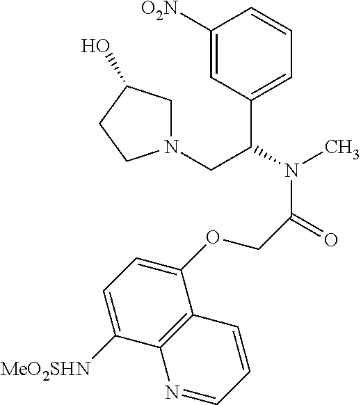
C1([O2N])=CC(C(N(C)C(=O)COC2=CC=C([MeO2SHN])C3=C2C=CC=N3)CN2CC(O)CC2)=CC=C1
